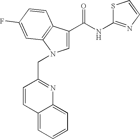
C1(C(NC2=NC=CS2)=O)=CN(CC2=NC3=CC=CC=C3C=C2)C2=C1C=CC(F)=C2
